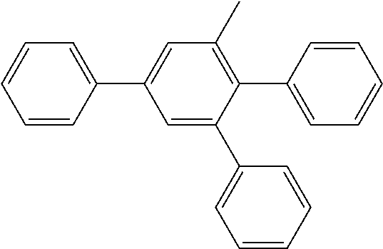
C1=CC(C2=CC(C)=C(C3=CC=CC=C3)C(C3=CC=CC=C3)=C2)=CC=C1
